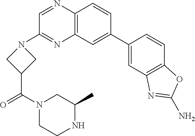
C12=C(C=CC(C3=CC4=C(C=C3)OC(N)=N4)=C1)N=CC(N1CC(C(=O)N3CCNC(C)C3)C1)=N2
